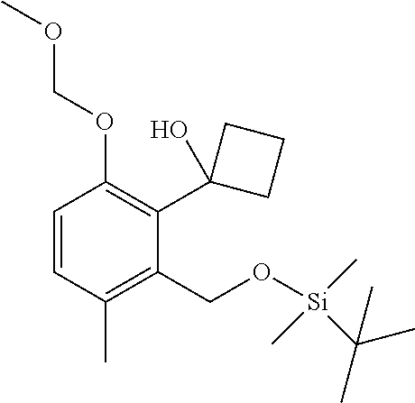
C1=CC(C)=C(CO[Si](C(C)(C)C)(C)C)C(C2(O)CCC2)=C1OCOC
